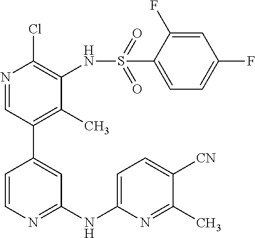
N(C1=NC=CC(C2=C(C)C(NS(C3=CC=C(F)C=C3F)(=O)=O)=C(Cl)N=C2)=C1)C1=CC=C([CN])C(C)=N1
